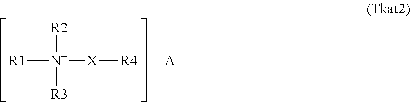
[R2][N+]([R1])([X][R4])[R3].[A]
